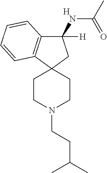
C1(NC(C)=O)([H])C2=C(C3(C1)CCN(CCC(C)C)CC3)C=CC=C2.[H]
